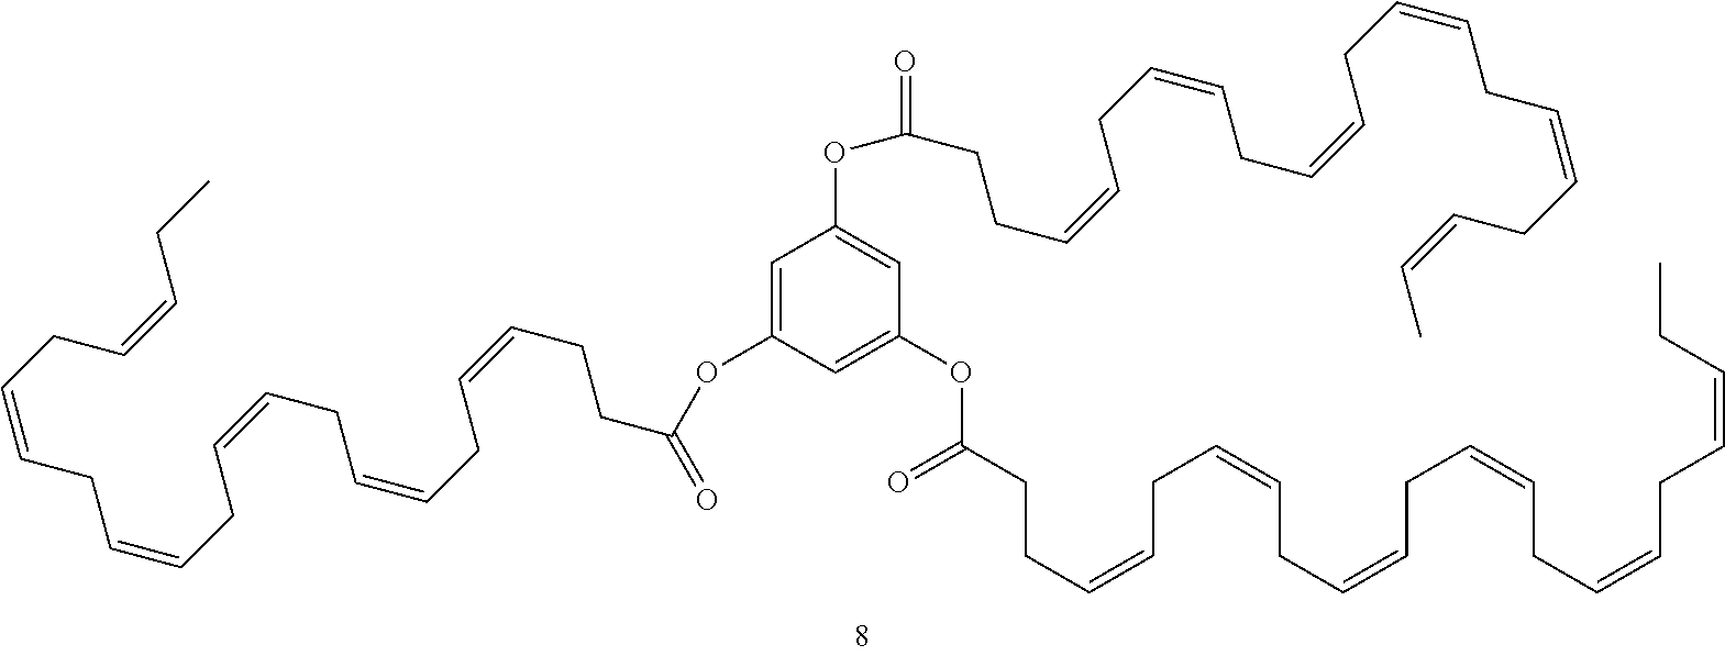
C1=C(OC(CCC=CCC=CCC=CCC=CCC=CCC=CCC)=O)C=C(OC(CCC=CCC=CCC=CCC=CCC=CCC=CCC)=O)C=C1OC(=O)CCC=CCC=CCC=CCC=CCC=CCC=CC
